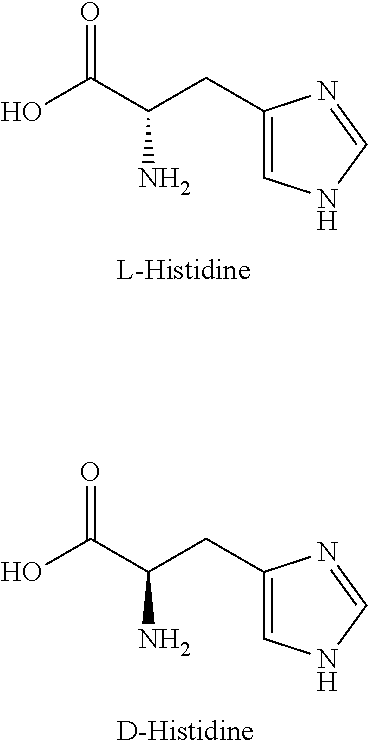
C1(CC(C(O)=O)N)=CNC=N1.C1(CC(C(O)=O)N)=CNC=N1
